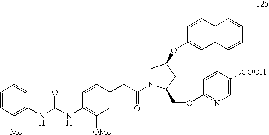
C1=CC([Me])=C(NC(=O)NC2=C([OMe])C=C(CC(=O)N3CC(OC4=CC5=C(C=C4)C=CC=C5)CC3COC3=NC=C([COOH])C=C3)C=C2)C=C1
